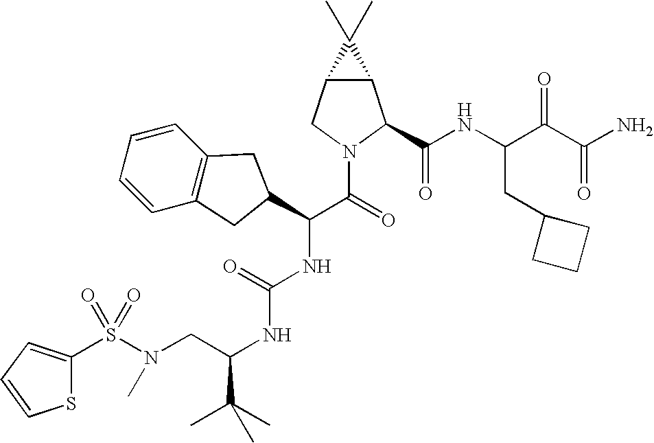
S(N(CC(NC(NC(C(=O)N1C(C(NC(C(C(N)=O)=O)CC2CCC2)=O)C2C(C1)C2(C)C)C1CC2=C(C=CC=C2)C1)=O)C(C)(C)C)C)(=O)(=O)C1=CC=CS1
